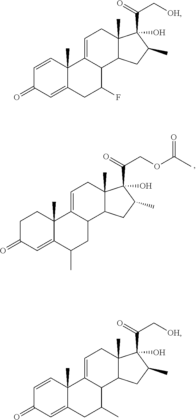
C1=CC2(C)C(=CC1=O)CC(F)C1C2=CCC2(C)C1CC(C)C2(C(=O)C[OH])O.C1C(=O)C=C2C(C)(C1)C1=CCC3(C)C(C1CC2C)CC(C)C3(C(=O)COC(C)=O)O.C1=CC2(C)C(=CC1=O)CC(C)C1C2=CCC2(C)C1CC(C)C2(C(=O)C[OH])O
